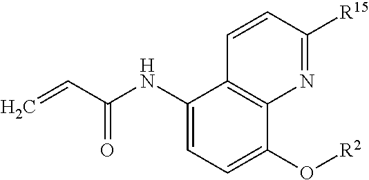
C1(NC(C=C)=O)=CC=C(O[R2])C2=C1C=CC([R15])=N2
